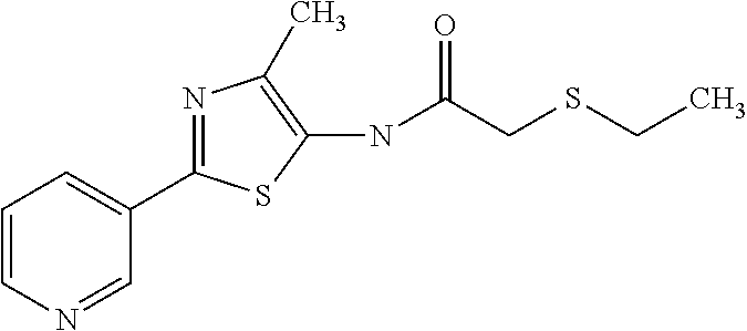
C1(NC(=O)CSCC)=C(C)N=C(C2=CC=CN=C2)S1
